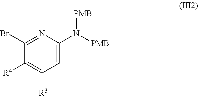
C1([R4])=C([R3])C=C(N([PMB])[PMB])N=C1Br
